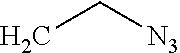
CC[N3]
